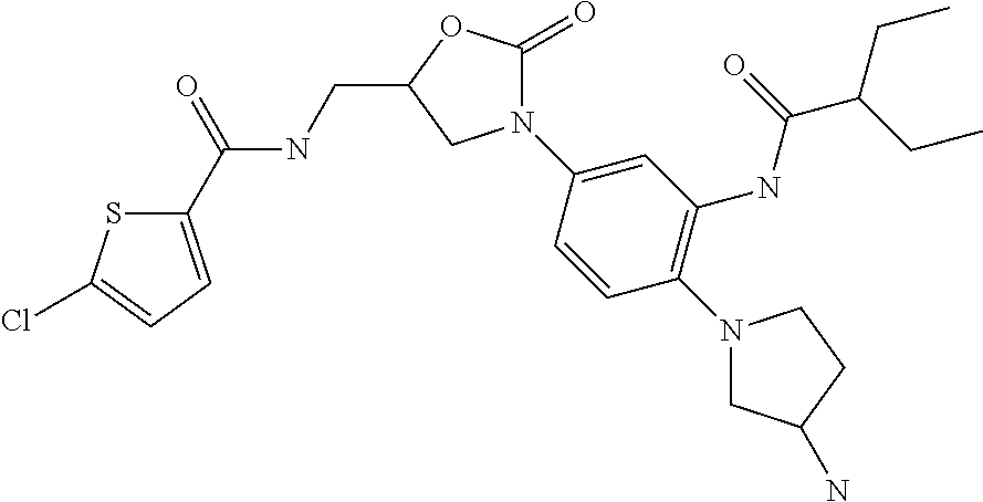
C1(C(=O)NCC2OC(=O)N(C3=CC(NC(C(CC)CC)=O)=C(N4CC(N)CC4)C=C3)C2)=CC=C(Cl)S1
